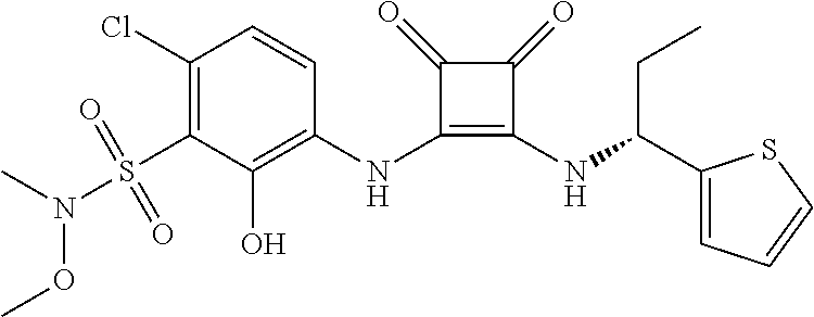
C1(Cl)=C(S(=O)(=O)N(C)OC)C(O)=C(NC2=C(NC(C3=CC=CS3)CC)C(=O)C2=O)C=C1
